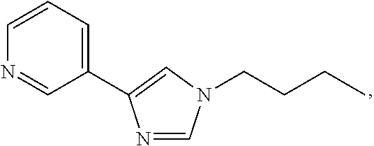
C1(C2=CN(CCCC)C=N2)=CC=CN=C1
